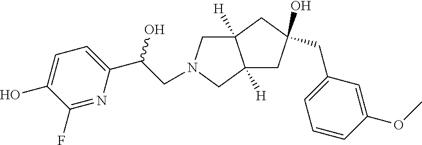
C12([H])CN(CC(C3=CC=C(O)C(F)=N3)O)CC1([H])CC(O)(CC1=CC=CC(OC)=C1)C2
